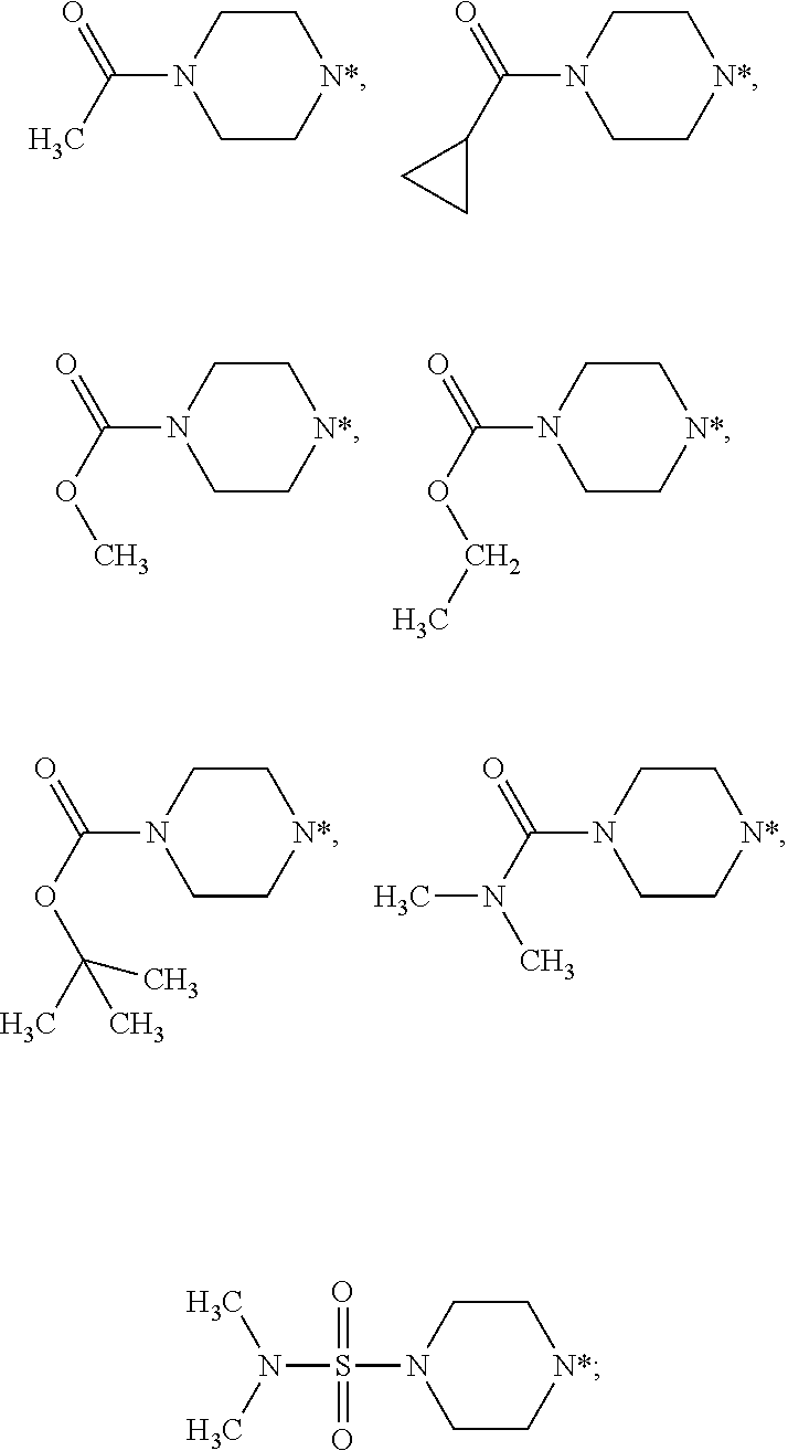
C1CN(C(C)=O)CC[N*]1.C1CN(C(C2CC2)=O)CC[N*]1.C1CN(C(OC)=O)CC[N*]1.C1CN(C(OCC)=O)CC[N*]1.C1CN(C(OC(C)(C)C)=O)CC[N*]1.C1CN(C(N(C)C)=O)CC[N*]1.C1CN(S(=O)(=O)N(C)C)CC[N*]1
